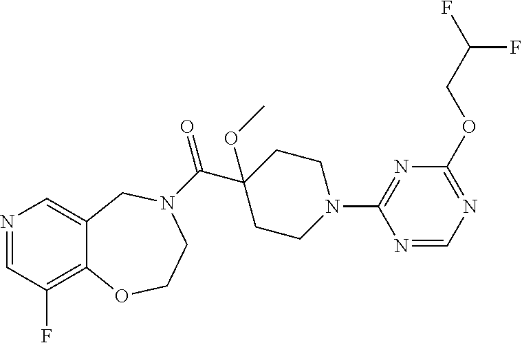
N1=CC(F)=C2C(=C1)CN(C(C1(OC)CCN(C3=NC(OCC(F)F)=NC=N3)CC1)=O)CCO2
